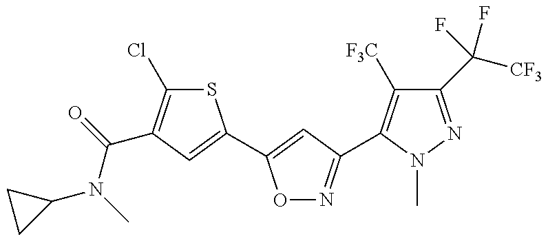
C1(N(C(=O)C2=C(Cl)SC(C3=CC(C4=C([F3C])C(C([CF3])(F)F)=NN4C)=NO3)=C2)C)CC1
